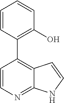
C1=CC(C2=C3C(=NC=C2)NC=C3)=C(O)C=C1
